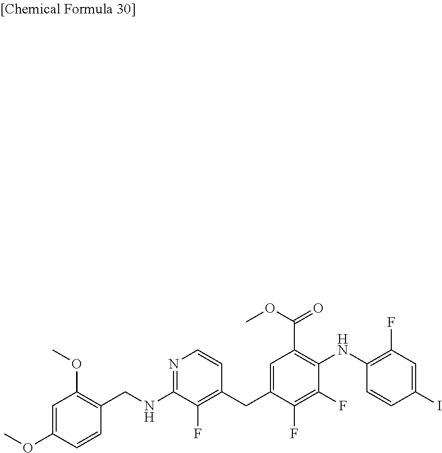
COC1=C(CNC2=NC=CC(CC3=CC(C(OC)=O)=C(NC4=C(F)C=C(I)C=C4)C(F)=C3F)=C2F)C=CC(OC)=C1
